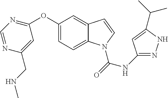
N(C(=O)N1C2=CC=C(OC3=NC=NC(CNC)=C3)C=C2C=C1)C1=NNC(C(C)C)=C1
